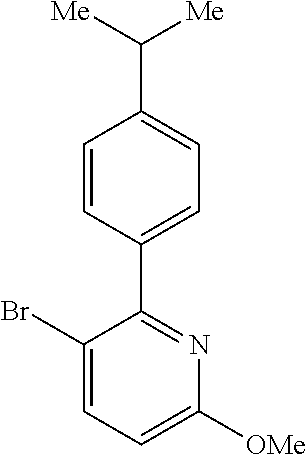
C1=CC(C2=NC([OMe])=CC=C2Br)=CC=C1C([Me])[Me]
